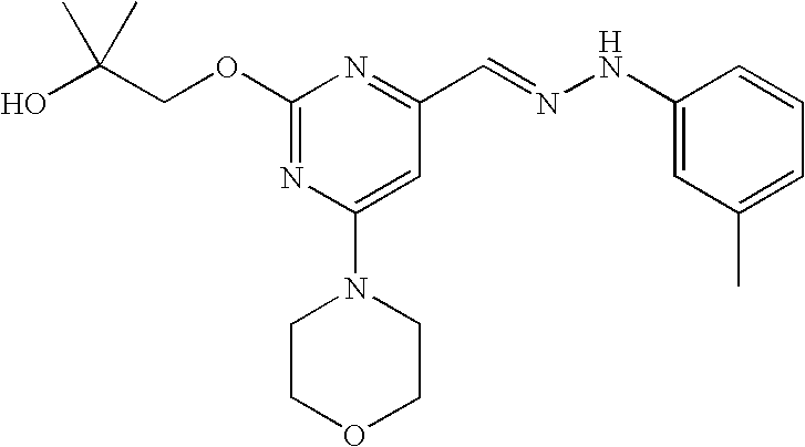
C(COC1=NC(N2CCOCC2)=CC(C=NNC2=CC(C)=CC=C2)=N1)(O)(C)C
